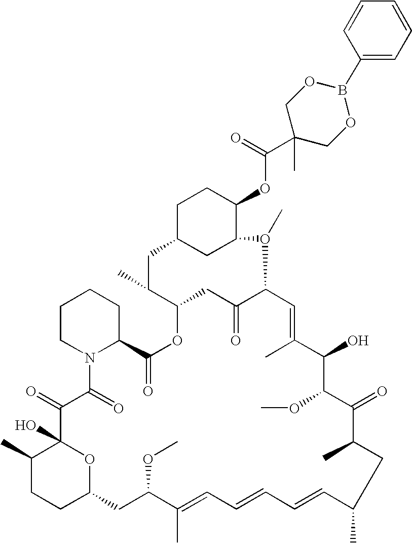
C1C2CC(C(OC(C3(C)COB(C4=CC=CC=C4)OC3)=O)C1)O(C)C1C(=O)CC(C(C)C2)OC(=O)C2CCCCN2C(=O)C(=O)C2(O)OC(CCC2C)CC(OC)C(C)=CC=CC=CC(C)CC(C)C(=O)C(OC)C(O)C(C)=C1
